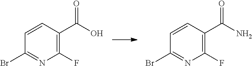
C1=CC(C(O)=O)=C(F)N=C1Br.C1=CC(C(N)=O)=C(F)N=C1Br
